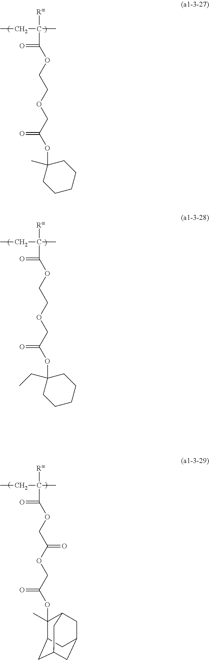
CCC(C)([Ra])C(=O)OCCOCC(OC1(C)CCCCC1)=O.CCC(C)([Ra])C(=O)OCCOCC(OC1(CC)CCCCC1)=O.CCC(C)([Ra])C(=O)OCC(OCC(OC1(C)C2CC3CC(CC1C3)C2)=O)=O
